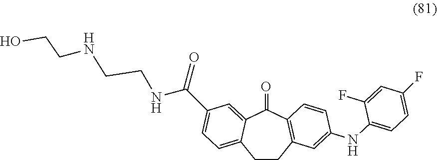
C1CC2=C(C(=O)C3=CC(C(NCCNCCO)=O)=CC=C13)C=CC(NC1=CC=C(F)C=C1F)=C2
